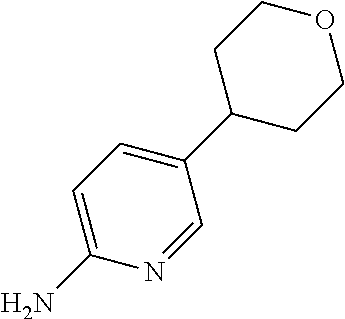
C1(C2CCOCC2)=CC=C(N)N=C1
